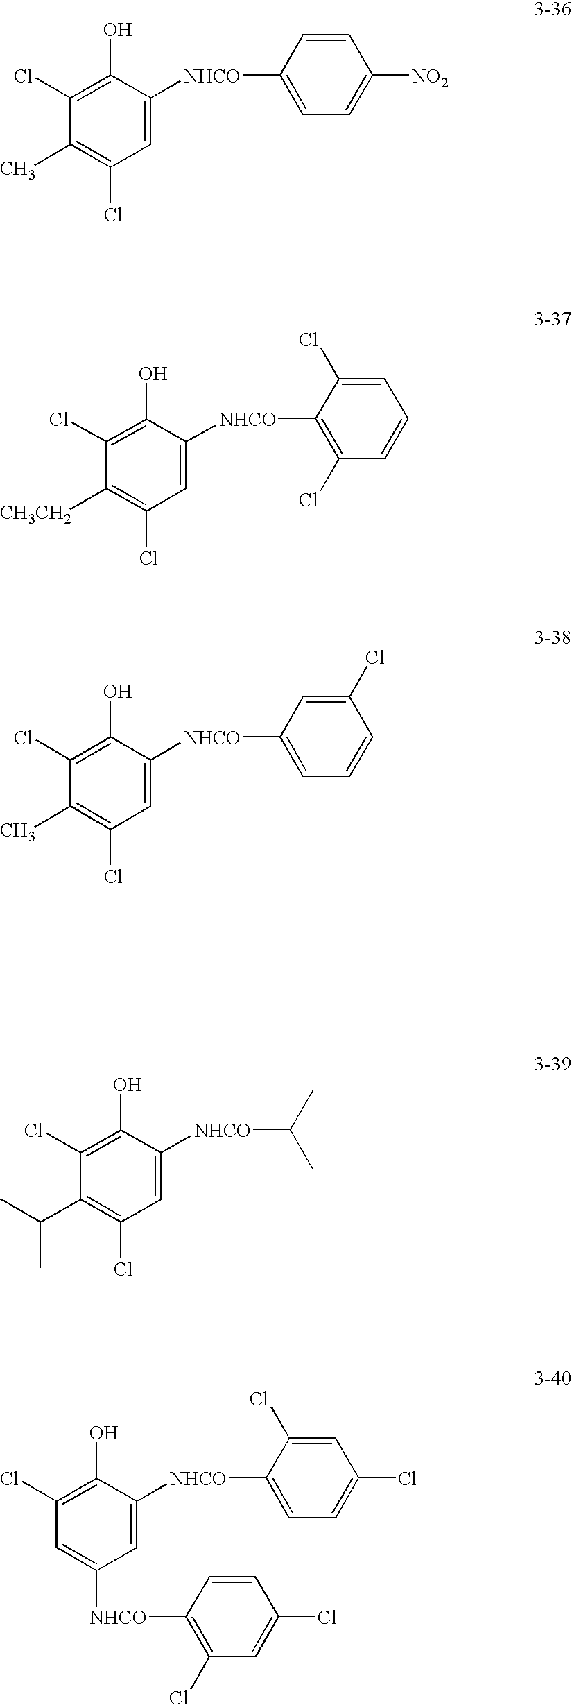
C1=C([NHCO]C2=CC=C([NO2])C=C2)C(O)=C(Cl)C(C)=C1Cl.C1=C([NHCO]C2=C(Cl)C=CC=C2Cl)C(O)=C(Cl)C([CH3CH2])=C1Cl.C1=C([NHCO]C2=CC=CC(Cl)=C2)C(O)=C(Cl)C(C)=C1Cl.C1=C([NHCO]C(C)C)C(O)=C(Cl)C(C(C)C)=C1Cl.C1=C([NHCO]C2=CC=C(Cl)C=C2Cl)C(O)=C(Cl)C=C1[NHCO]C1=C(Cl)C=C(Cl)C=C1
